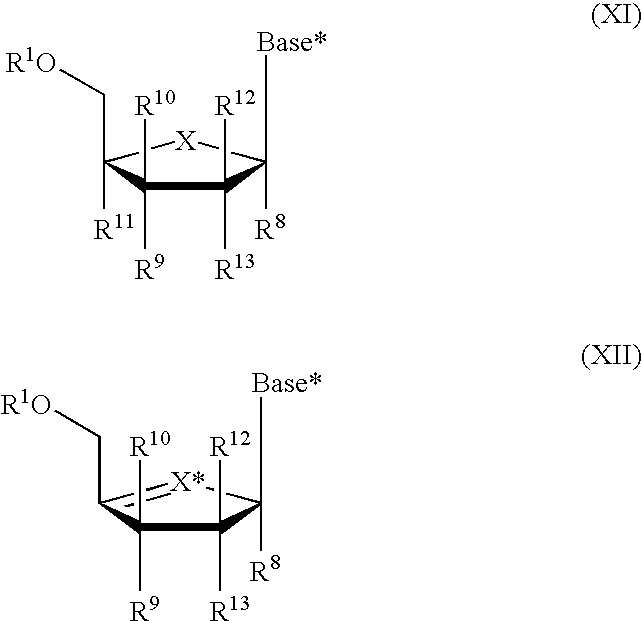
C1([R13])([R12])C([R9])([R10])C(C[R1O])([R11])[X]C1([Base*])[R8].C1([R13])([R12])C([R9])([R10])C(C[R1O])=[X*]C1([Base*])[R8]
